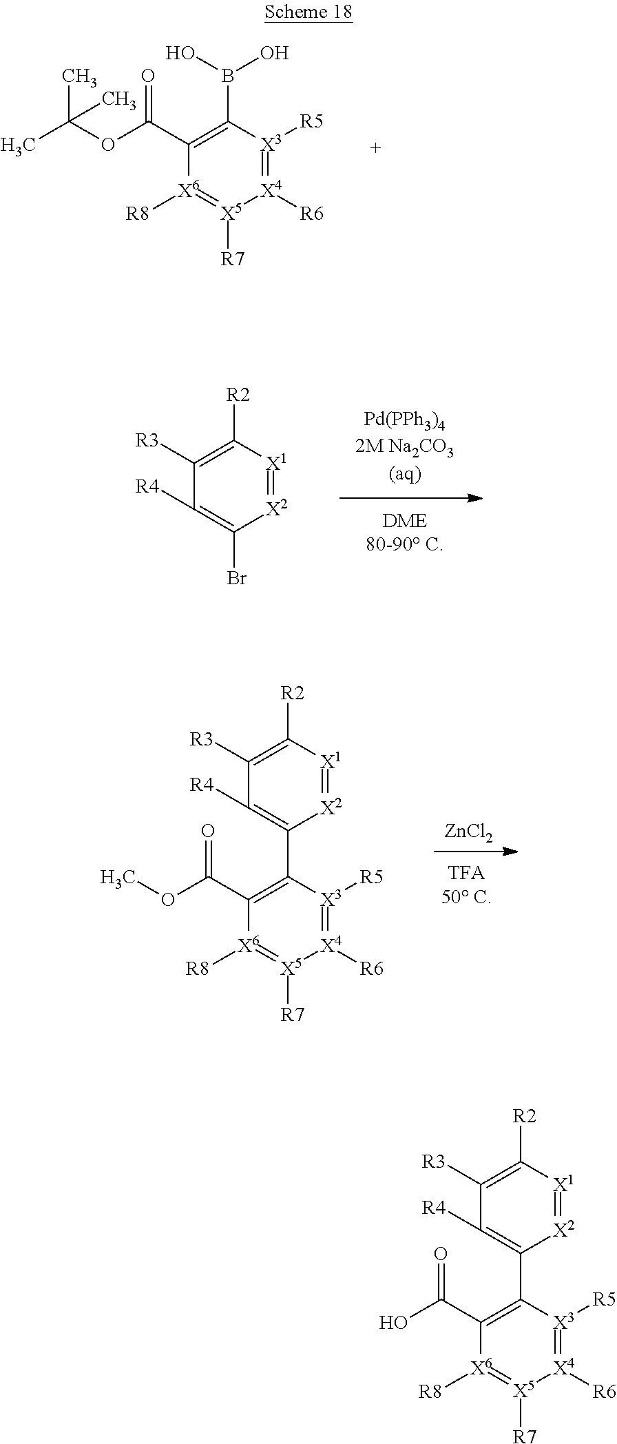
C1([R4])=C(Br)[X2]=[X1]C([R2])=C1[R3].C1(B(O)O)=C(C(=O)OC(C)(C)C)[X6]([R8])=[X5]([R7])[X4]([R6])=[X3]1[R5].[ZnCl2].C1([R4])=C(C2=C(C(=O)OC)[X6]([R8])=[X5]([R7])[X4]([R6])=[X3]2[R5])[X2]=[X1]C([R2])=C1[R3].C1([R4])=C(C2=C(C(=O)O)[X6]([R8])=[X5]([R7])[X4]([R6])=[X3]2[R5])[X2]=[X1]C([R2])=C1[R3]
